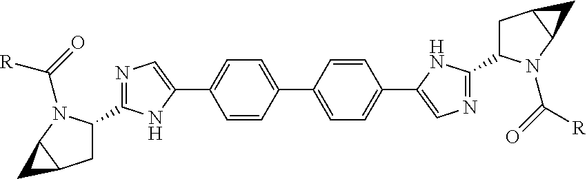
C1=CC(C2=CC=C(C3=CN=C(C4CC5C(N4C(=O)[R])C5)N3)C=C2)=CC=C1C1=CN=C(C2CC3C(N2C(=O)[R])C3)N1
